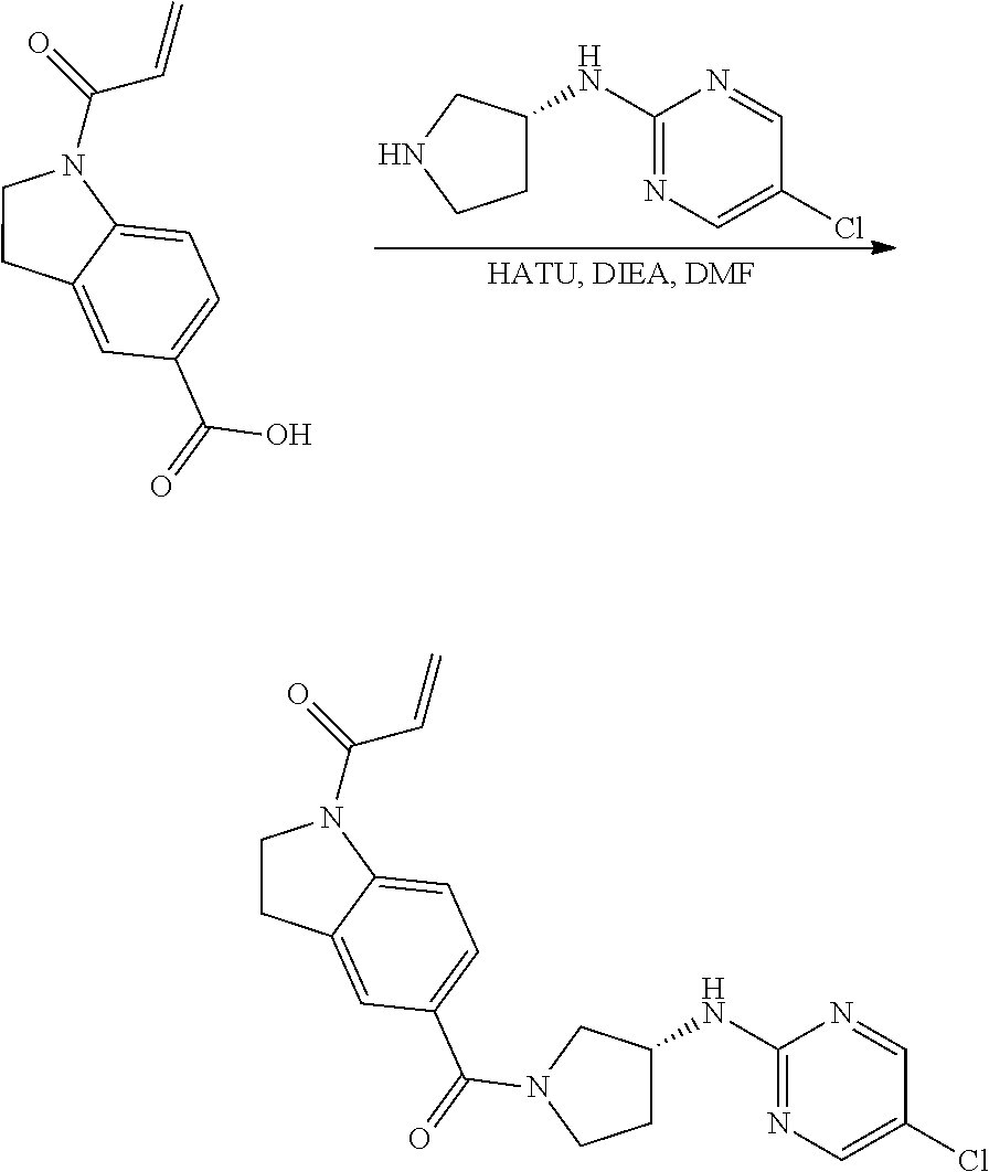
C1=C2C(=CC(C(=O)O)=C1)CCN2C(=O)C=C.C1C(NC2=NC=C(Cl)C=N2)CNC1.C1=C2C(=CC(C(=O)N3CC(NC4=NC=C(Cl)C=N4)CC3)=C1)CCN2C(=O)C=C
